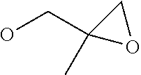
OCC1(C)OC1
